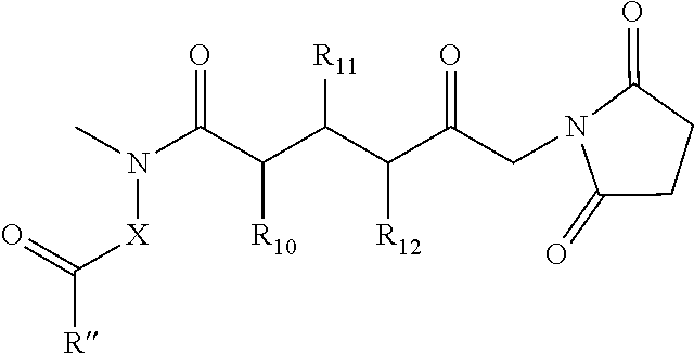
CN(C(=O)C(C(C(C(CN1C(=O)CCC1=O)=O)[R12])[R11])[R10])[X]C(=O)[R]
